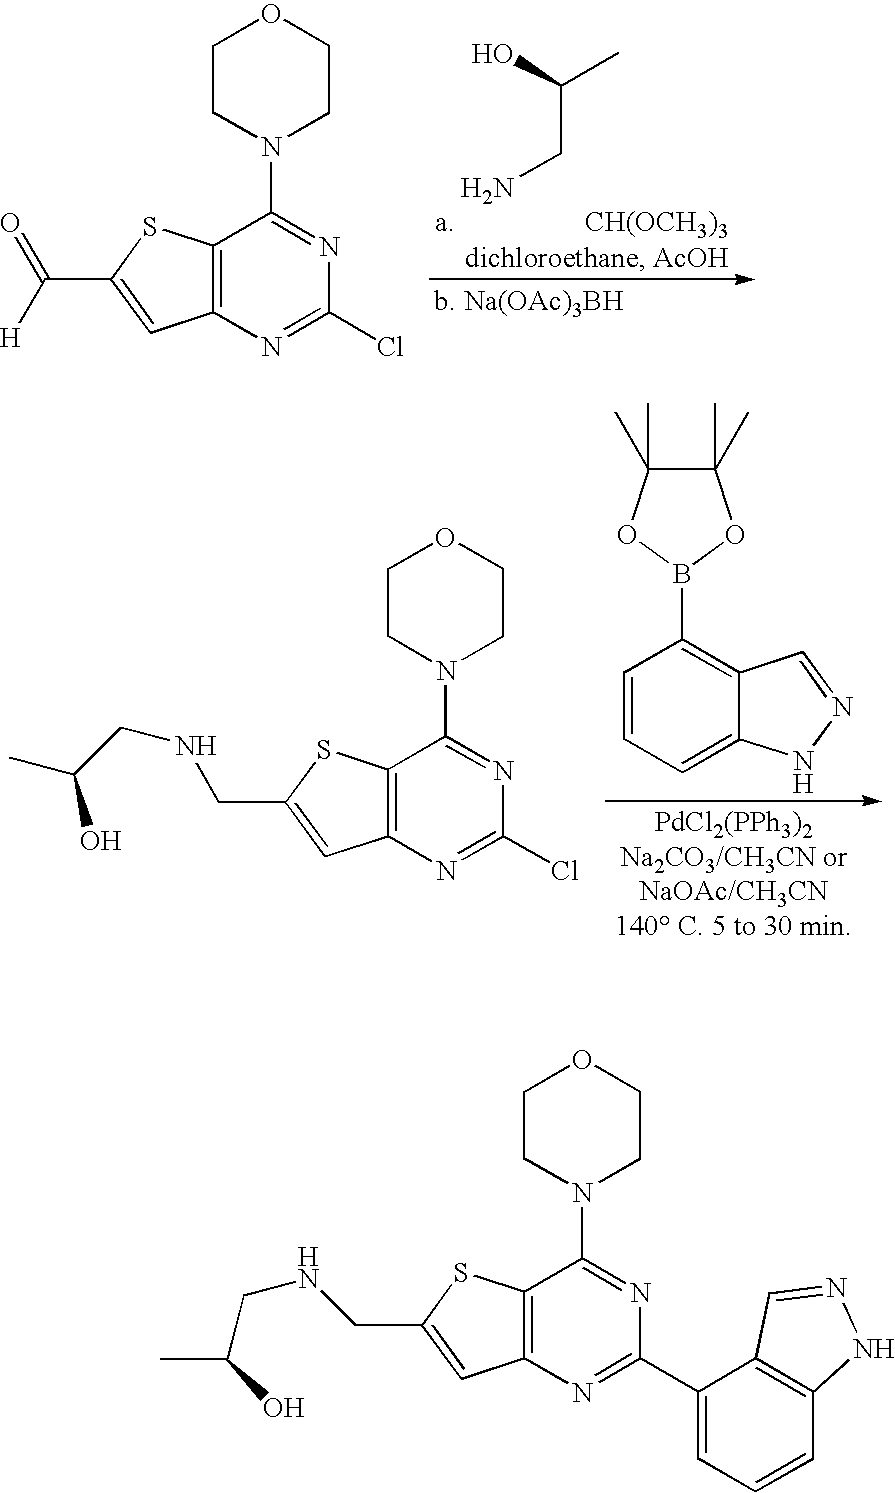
C1=CC=C2C(=C1B1OC(C)(C)C(C)(C)O1)C=NN2.C12=C(N=C(Cl)N=C1N1CCOCC1)C=C(CNCC(C)O)S2.C12=C(N=C(Cl)N=C1N1CCOCC1)C=C(C(=O)[H])S2.OC(C)CN.[CH(OCH3)3].C12=C(N=C(C3=CC=CC4=C3C=NN4)N=C1N1CCOCC1)C=C(CNCC(O)C)S2
